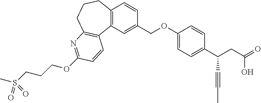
C12=C(C=C(COC3=CC=C(C(CC(=O)O)C#CC)C=C3)C=C1)C1=C(CCC2)N=C(OCCCS(C)(=O)=O)C=C1
